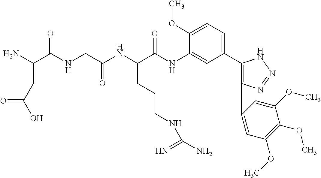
C1(C2=CC=C(OC)C(NC(C(NC(CNC(C(N)CC(O)=O)=O)=O)CCCNC(=N)N)=O)=C2)=C(C2=CC(OC)=C(OC)C(OC)=C2)N=NN1
